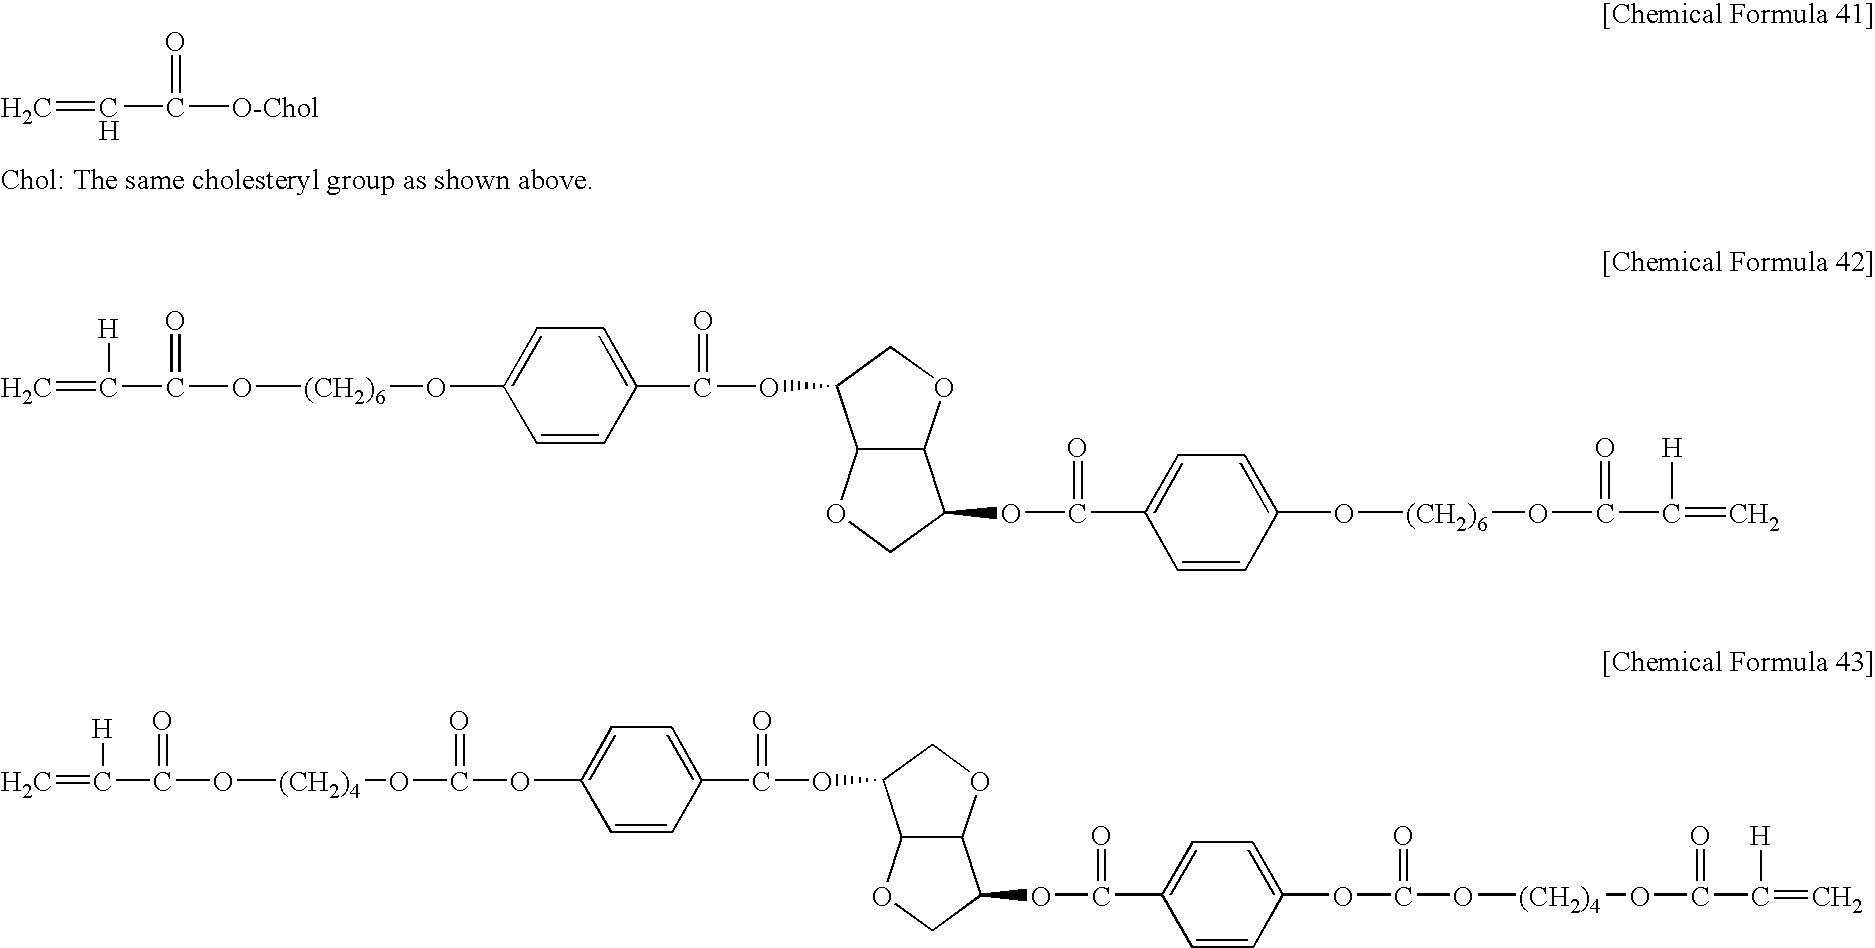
C(C(=O)[O-Chol])=C.C(C1=CC=C(O[(CH2)6]OC(=O)C(=C)[H])C=C1)(=O)OC1C2C(OC1)C(OC(=O)C1=CC=C(O[(CH2)6]OC(=O)C([H])=C)C=C1)CO2.C(O[(CH2)4]OC(=O)C(=C)[H])(=O)OC1=CC=C(C(=O)OC2C3C(OC2)C(OC(=O)C2=CC=C(OC(O[(CH2)4]OC(=O)C([H])=C)=O)C=C2)CO3)C=C1
